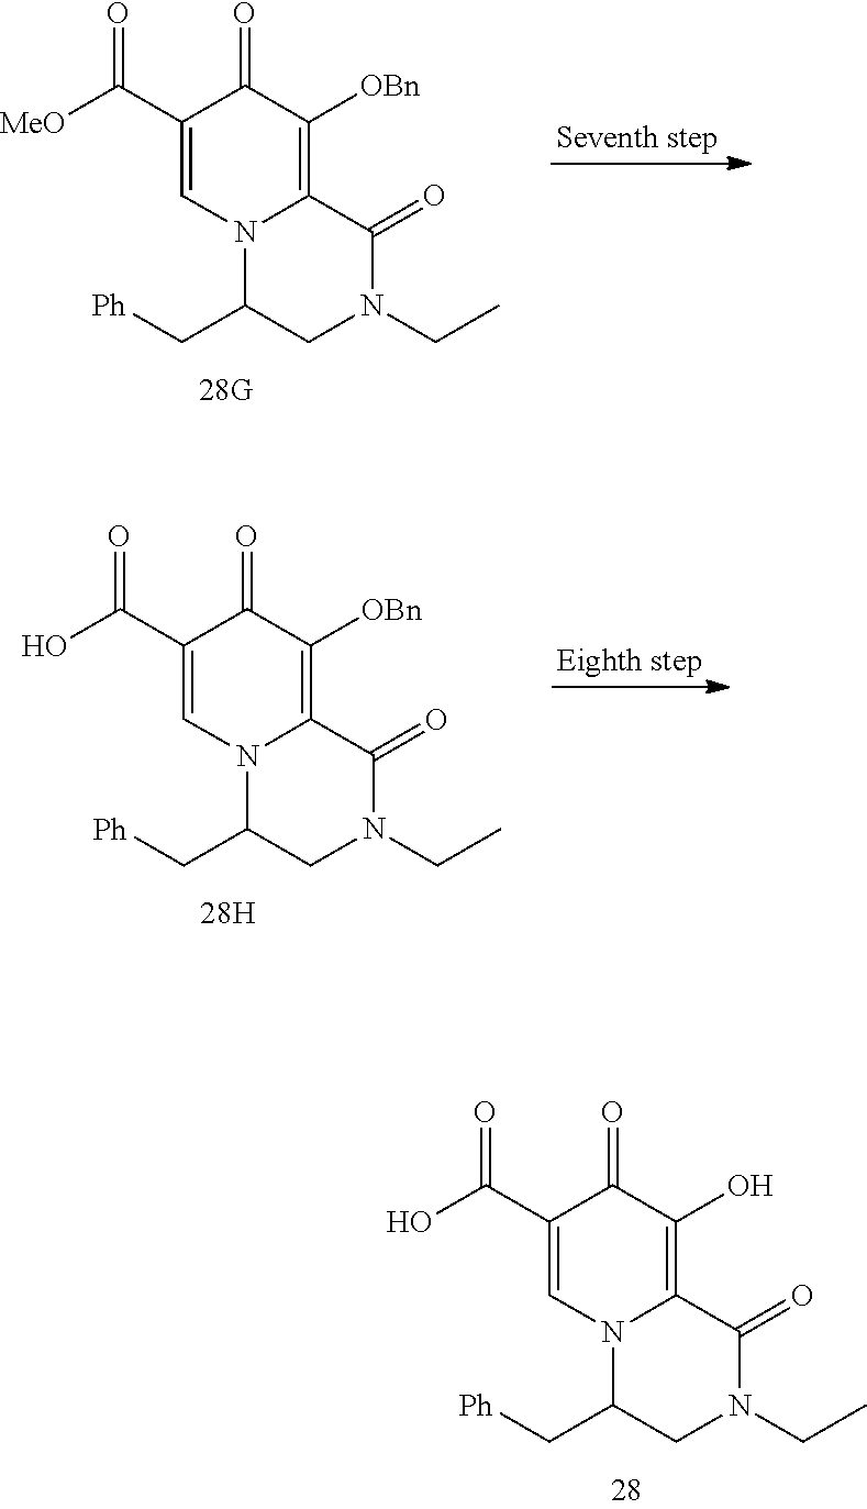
[Ph]CC1CN(CC)C(=O)C2=C(O)C(=O)C(C(O)=O)=CN12.[Ph]CC1CN(CC)C(=O)C2=C([OBn])C(=O)C(C([MeO])=O)=CN12.[Ph]CC1CN(CC)C(=O)C2=C([OBn])C(=O)C(C(O)=O)=CN12
